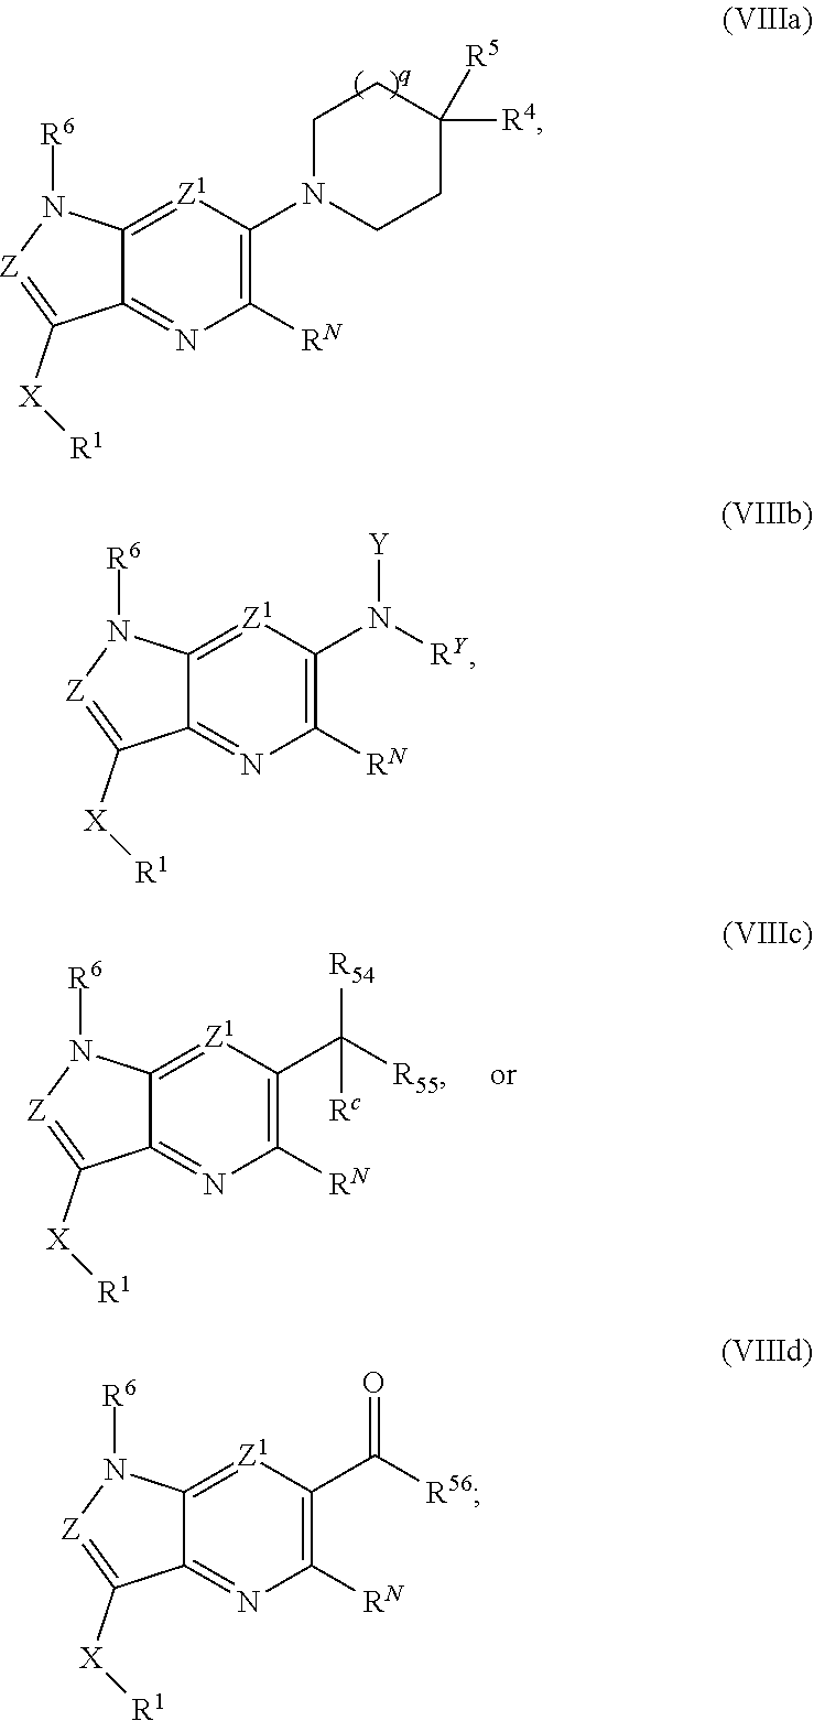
C1CN(C2=C([RN])N=C3C(=[Z1]2)N([R6])[Z]=C3[X][R1])CCC1([R5])[R4].[R55]C([R54])(C1=C([RN])N=C2C(=[Z1]1)N([R6])[Z]=C2[X][R1])[Rc].[RY]N([Y])C1=C([RN])N=C2C(=[Z1]1)N([R6])[Z]=C2[X][R1].[R56]C(=O)C1=C([RN])N=C2C(=[Z1]1)N([R6])[Z]=C2[X][R1]
